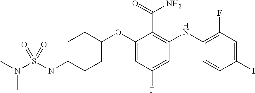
C1(OC2CCC(NS(N(C)C)(=O)=O)CC2)=CC(F)=CC(NC2=C(F)C=C(I)C=C2)=C1C(N)=O
